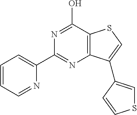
C12=C(C(O)=NC(C3=CC=CC=N3)=N1)SC=C2C1=CSC=C1
